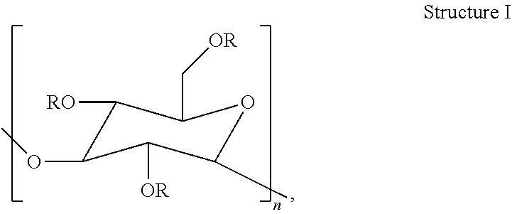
C1([RO])C(OC)C([OR])C(C)OC1C[OR]
